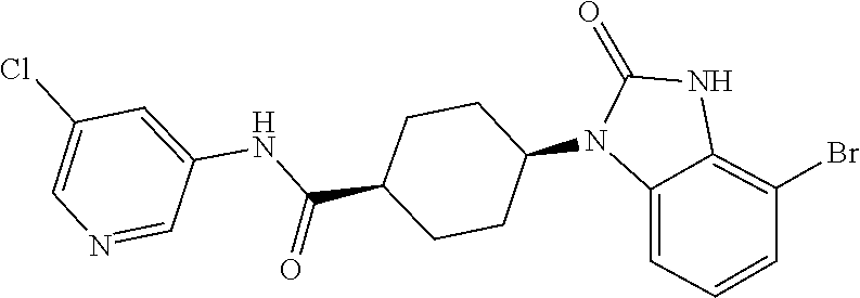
N(C(=O)C1CCC(N2C(=O)NC3=C(Br)C=CC=C23)CC1)C1=CC(Cl)=CN=C1
